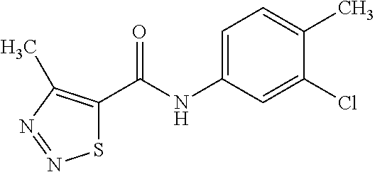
C1=C(NC(=O)C2=C(C)N=NS2)C=C(Cl)C(C)=C1
